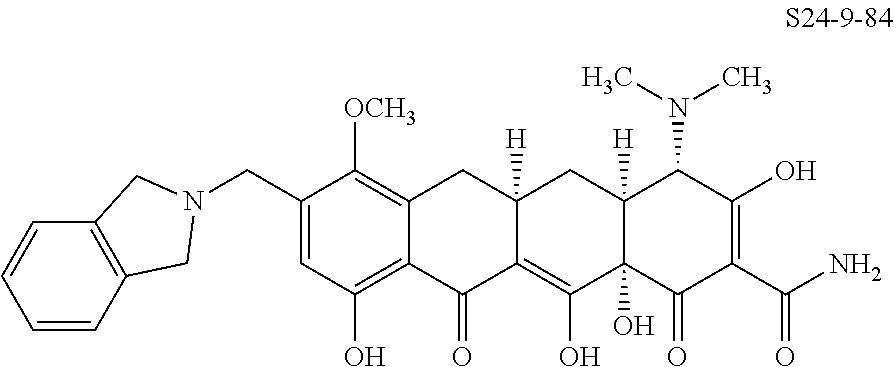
C1=C(CN2CC3=C(C=CC=C3)C2)C([OCH3])=C2C(=C1O)C(=O)C1=C(O)C3(O)C([H])(CC1([H])C2)C(N(C)C)C(O)=C(C(N)=O)C3=O
